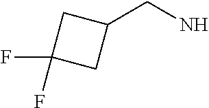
C1(CN)CC(F)(F)C1
